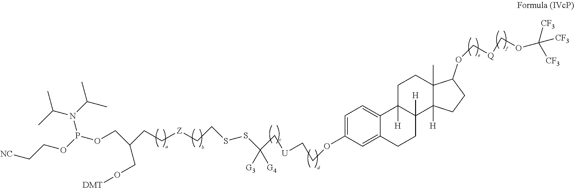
C1=C(OCC[U]CC([G3])([G4])SSCC[Z]CCC(CO[DMT])COP(OCC[NC])N(C(C)C)C(C)C)C=C2C(=C1)C1([H])C([H])(CC2)C2([H])C(C)(CC1)C(OC[Q]COC([CF3])([CF3])[CF3])CC2
